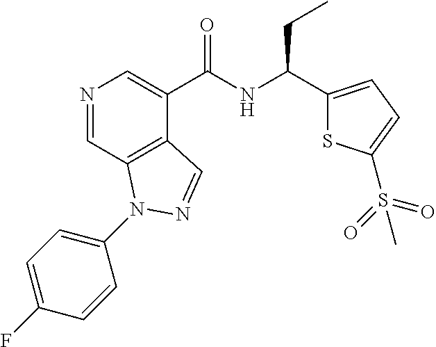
N1=CC2=C(C(C(NC(C3=CC=C(S(=O)(=O)C)S3)CC)=O)=C1)C=NN2C1=CC=C(F)C=C1
